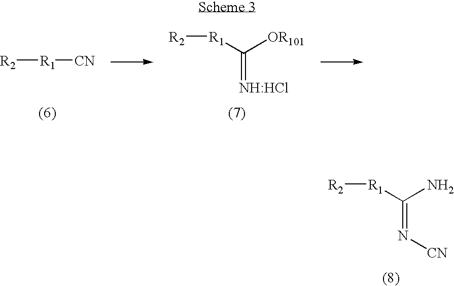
[R2][R1]C(N)=N[CN].[R2][R1][CN].[R2][R1]C([OR101])=[NH:HCl]
